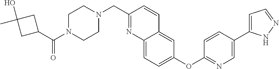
C(N1CCN(CC2=NC3=CC=C(OC4=NC=C(C5=CC=NN5)C=C4)C=C3C=C2)CC1)(=O)C1CC(C)(O)C1
